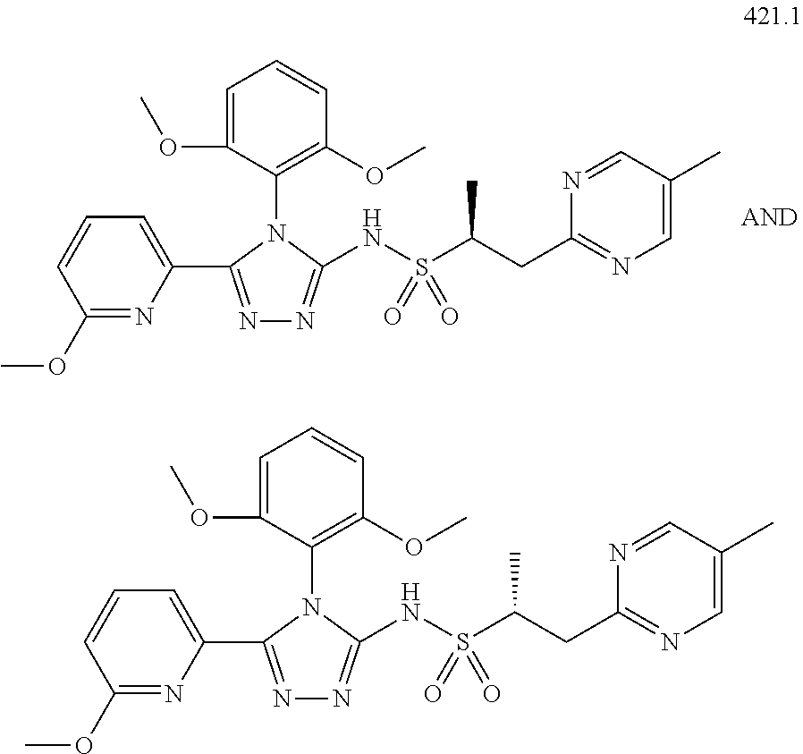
C1=C(OC)C(N2C(C3=CC=CC(OC)=N3)=NN=C2NS(C(CC2=NC=C(C)C=N2)C)(=O)=O)=C(OC)C=C1.C1=C(OC)C(N2C(C3=CC=CC(OC)=N3)=NN=C2NS(C(CC2=NC=C(C)C=N2)C)(=O)=O)=C(OC)C=C1
